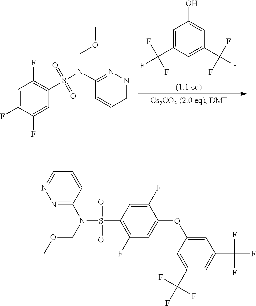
C1=C(C(F)(F)F)C=C(C(F)(F)F)C=C1O.C1=C(F)C(F)=CC(S(N(C2=NN=CC=C2)COC)(=O)=O)=C1F.C1=NN=C(N(COC)S(C2=C(F)C=C(OC3=CC(C(F)(F)F)=CC(C(F)(F)F)=C3)C(F)=C2)(=O)=O)C=C1
